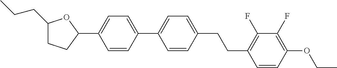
C1(CCC)CCC(C2=CC=C(C3=CC=C(CCC4=C(F)C(F)=C(OCC)C=C4)C=C3)C=C2)O1
